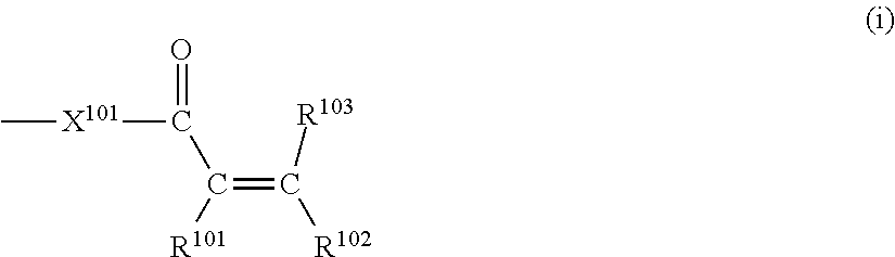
C[X101]C(=O)C(=C([R103])[R102])[R101]
